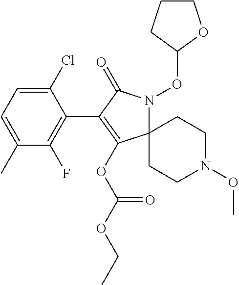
C1(Cl)=CC=C(C)C(F)=C1C1=C(OC(OCC)=O)C2(N(OC3OCCC3)C1=O)CCN(OC)CC2
